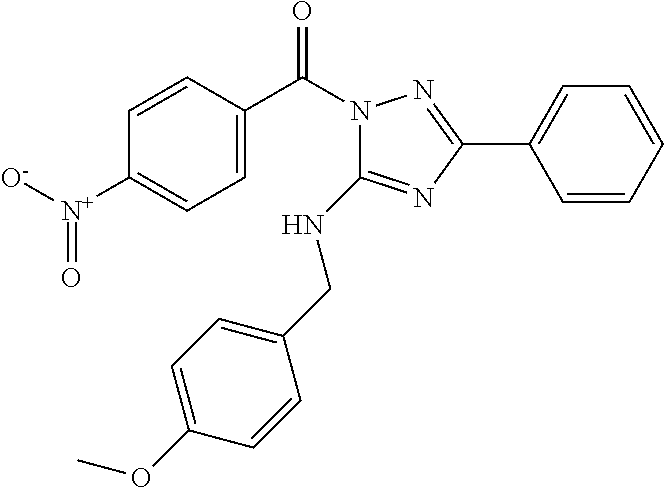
C1=CC(C(N2N=C(C3=CC=CC=C3)N=C2NCC2=CC=C(OC)C=C2)=O)=CC=C1[N+]([O-])=O
